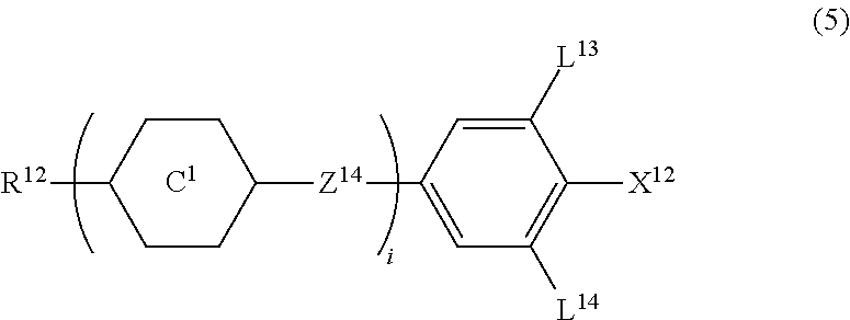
C1CC([Z14]C2=CC([L14])=C([X12])C([L13])=C2)CCC1[R12]
